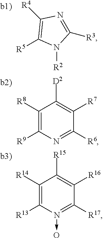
[R5]C1=C([R4])N=C([R3])N1[R2].C1([R8])=C([R9])N=C([R6])C([R7])=C1[D2].C1([R14])=C([R13])N(->O)=C([R17])C([R16])=C1[R15]
